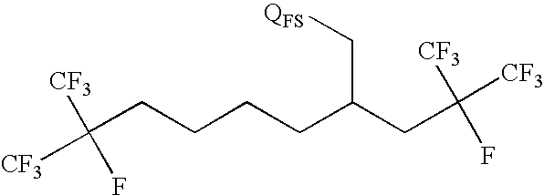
C([CF3])([CF3])(F)CCCCC(CC(F)([CF3])[CF3])C[QFS]
